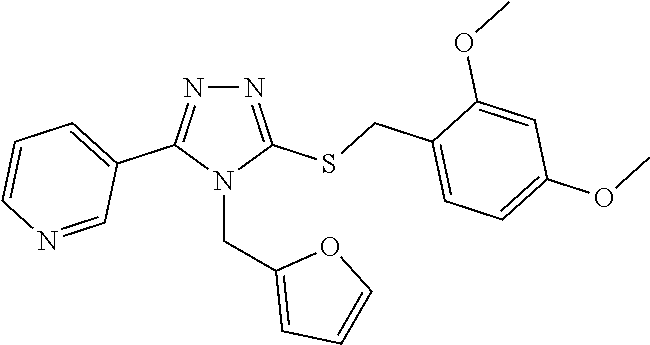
N1=C(SCC2=CC=C(OC)C=C2OC)N(CC2=CC=CO2)C(C2=CC=CN=C2)=N1
